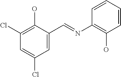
C1(Cl)=C(O)C(C=NC2=C(O)C=CC=C2)=CC(Cl)=C1
